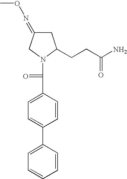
C1=C(C2=CC=C(C(=O)N3C(CCC(N)=O)CC(=NOC)C3)C=C2)C=CC=C1
